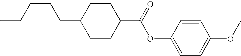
CCCCCC1CCC(C(=O)OC2=CC=C(OC)C=C2)CC1
